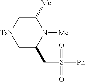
C1C(CS([Ph])(=O)=O)N([Me])C([Me])C[TsN]1
